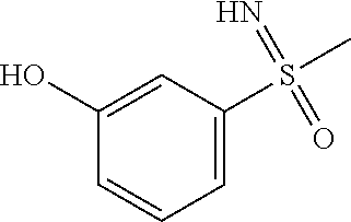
C1=C(O)C=CC=C1S(C)(=N)=O
